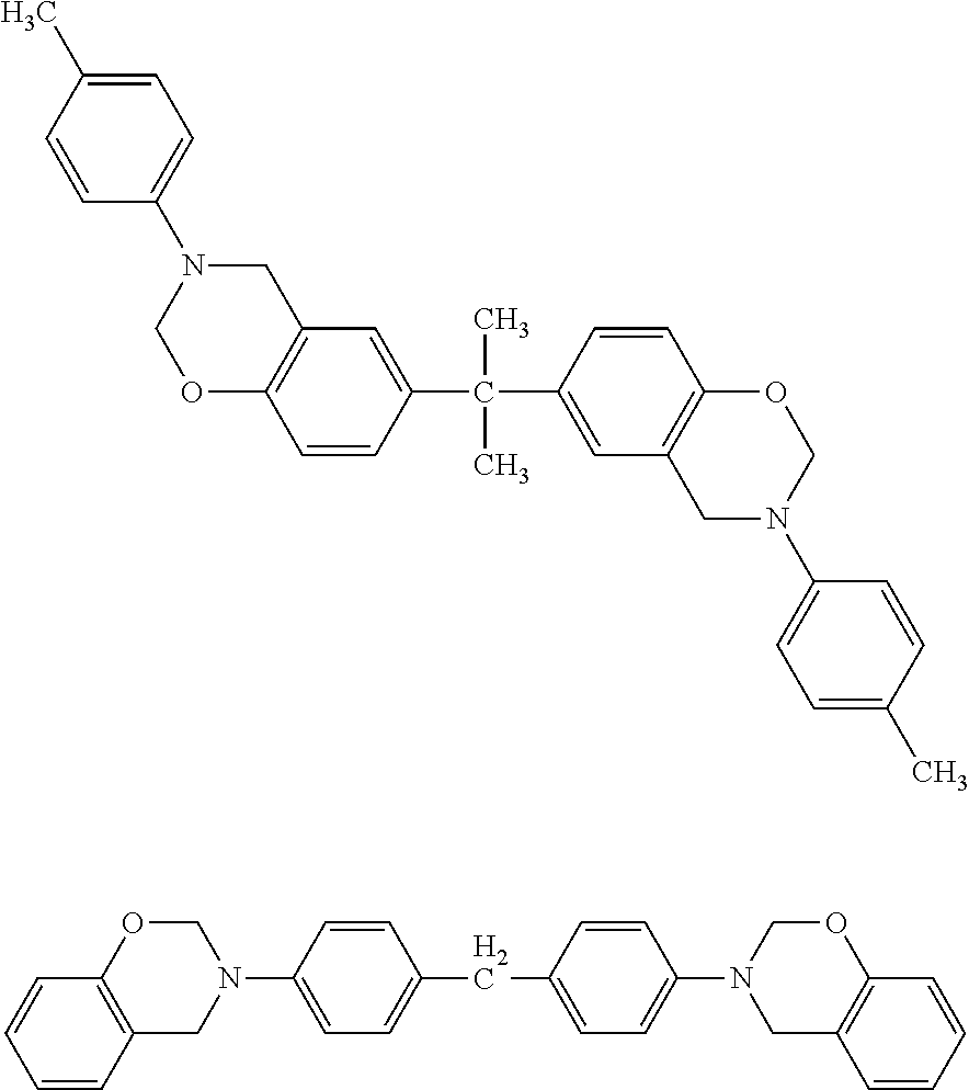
C(C1=CC2=C(C=C1)OCN(C1=CC=C(C)C=C1)C2)(C)(C)C1=CC2=C(C=C1)OCN(C1=CC=C(C)C=C1)C2.C1=CC(N2COC3=C(C2)C=CC=C3)=CC=C1CC1=CC=C(N2CC3=C(OC2)C=CC=C3)C=C1
